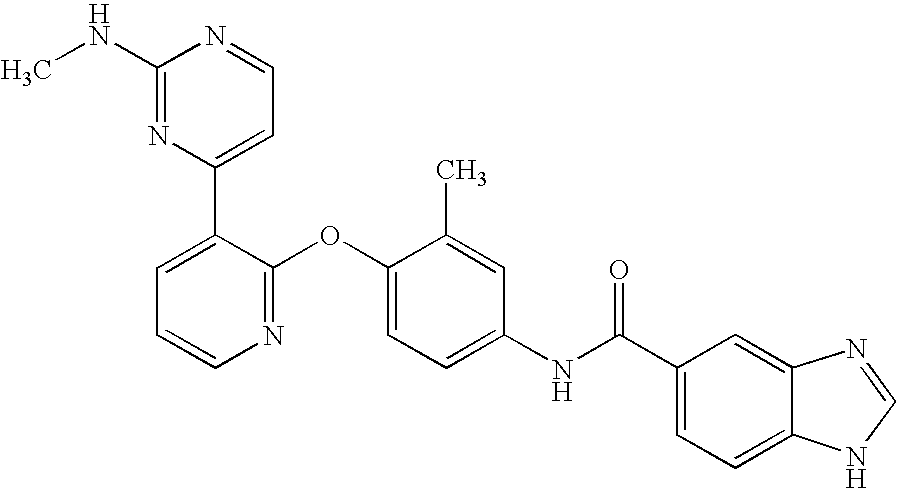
C1(NC)=NC(C2=CC=CN=C2OC2=CC=C(NC(C3=CC=C4C(=C3)N=CN4)=O)C=C2C)=CC=N1
